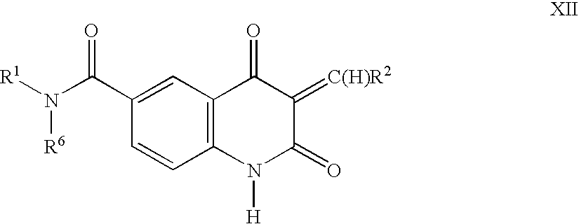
C12=C(C=C(C(N([R1])[R6])=O)C=C1)C(=O)C(=[C(H)R2])C(=O)N2[H]
